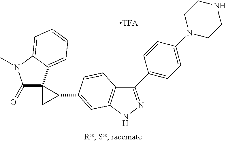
C1=C(C2=NNC3=C2C=CC(C2C4(C(=O)N(C)C5=CC=CC=C45)C2)=C3)C=CC(N2CCNCC2)=C1
